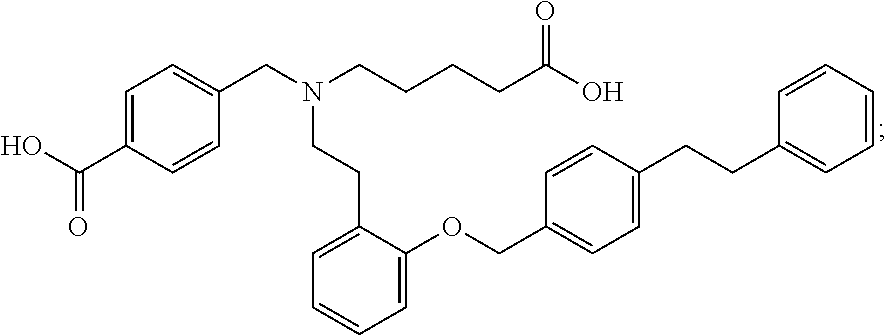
C1=C(C(O)=O)C=CC(CN(CCCCC(O)=O)CCC2=CC=CC=C2OCC2=CC=C(CCC3=CC=CC=C3)C=C2)=C1
